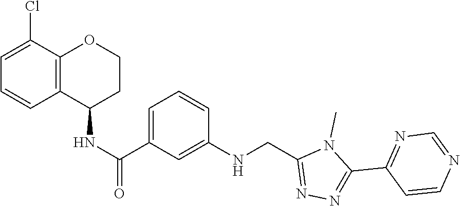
N1=C(C2=NC=NC=C2)N(C)C(CNC2=CC(C(NC3C4=C(OCC3)C(Cl)=CC=C4)=O)=CC=C2)=N1
